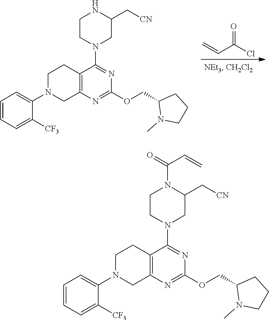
C=CC(Cl)=O.C12=C(N=C(OCC3N(C)CCC3)N=C1N1CC(C[CN])NCC1)CN(C1=CC=CC=C1[CF3])CC2.C12=C(N=C(OCC3N(C)CCC3)N=C1N1CC(C[CN])N(C(=O)C=C)CC1)CN(C1=CC=CC=C1[CF3])CC2
